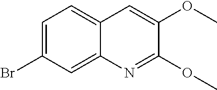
C1=C(Br)C=C2C(=C1)C=C(OC)C(OC)=N2
